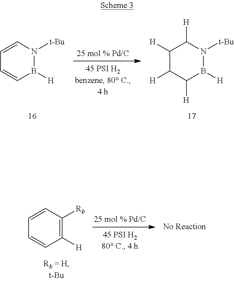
B1([H])N([t-Bu])C=CC=C1.B1([H])N([t-Bu])C([H])C([H])C([H])C1[H].C1([H])=C([Rb])C=CC=C1
